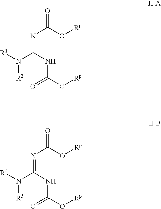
[R1]N(C(NC(O[Rp])=O)=NC(=O)O[Rp])[R2].[R4]N(C(NC(O[Rp])=O)=NC(=O)O[Rp])[R5]
